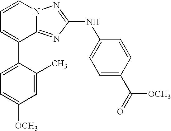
C1=CN2C(=NC(NC3=CC=C(C(=O)[OCH3])C=C3)=N2)C(C2=CC=C([OCH3])C=C2C)=C1
